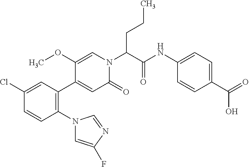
C1(N2C=C(F)N=C2)=C(C2=CC(=O)N(C(C(NC3=CC=C(C(=O)O)C=C3)=O)CCC)C=C2OC)C=C(Cl)C=C1
